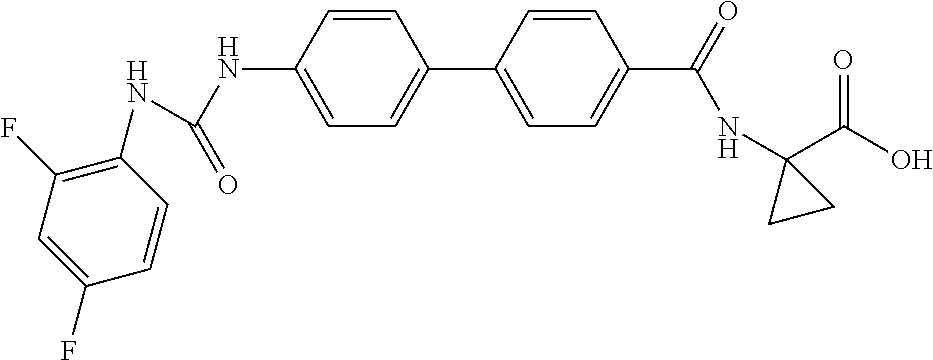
N(C1=CC=C(C2=CC=C(C(=O)NC3(C(O)=O)CC3)C=C2)C=C1)C(=O)NC1=C(F)C=C(F)C=C1
